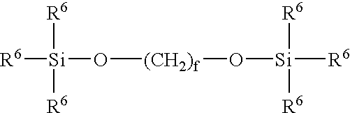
[R6][Si]([R6])([R6])O[(CH2)f]O[Si]([R6])([R6])[R6]
